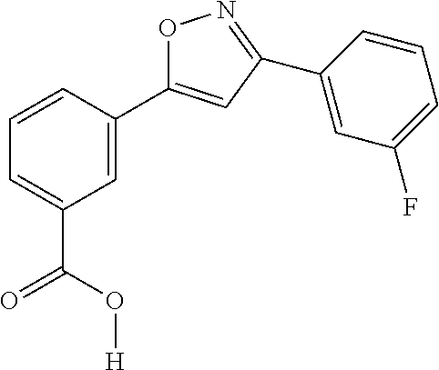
O1C(C2=CC(C(=O)O[H])=CC=C2)=CC(C2=CC(F)=CC=C2)=N1
